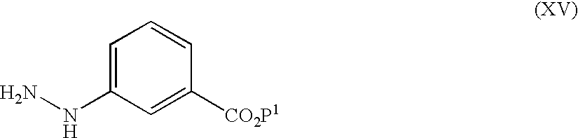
C1=C(NN)C=C([CO2P1])C=C1
